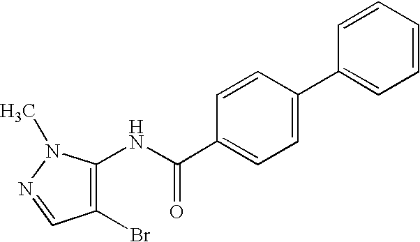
C(NC1=C(Br)C=NN1C)(C1=CC=C(C2=CC=CC=C2)C=C1)=O
